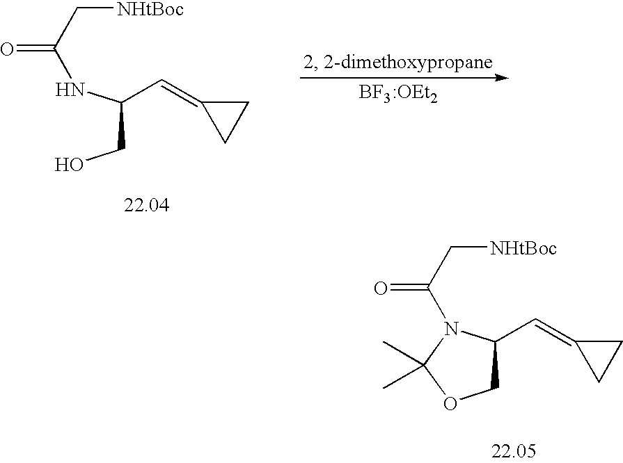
C(C(NC(C[NHtBoc])=O)C=C1CC1)O.C1C(C=C2CC2)N(C(=O)C[NHtBoc])C(C)(C)O1
